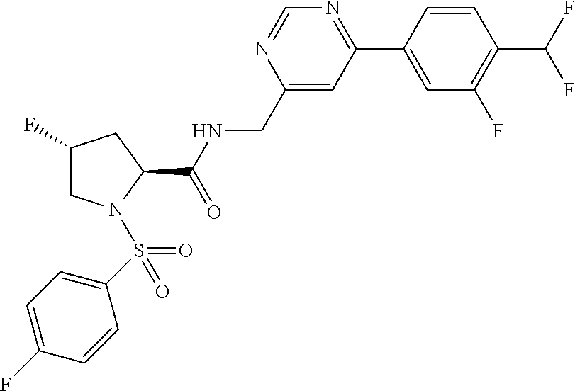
C1=CC(C2=NC=NC(CNC(C3CC(F)CN3S(=O)(C3=CC=C(F)C=C3)=O)=O)=C2)=CC(F)=C1C(F)F
